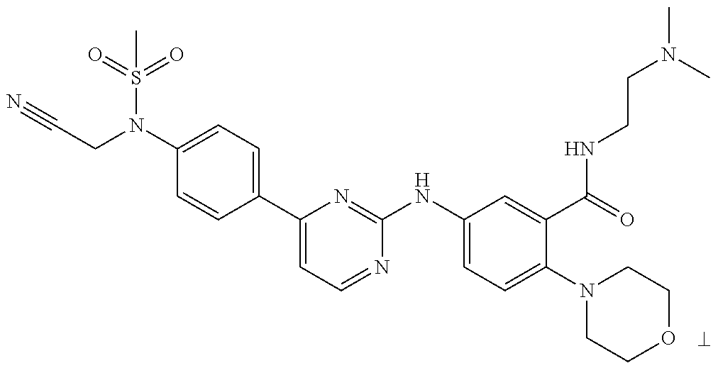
N#CCN(C1=CC=C(C2=CC=NC(NC3=CC=C(N4CCOCC4)C(C(=O)NCCN(C)C)=C3)=N2)C=C1)S(=O)(=O)C
